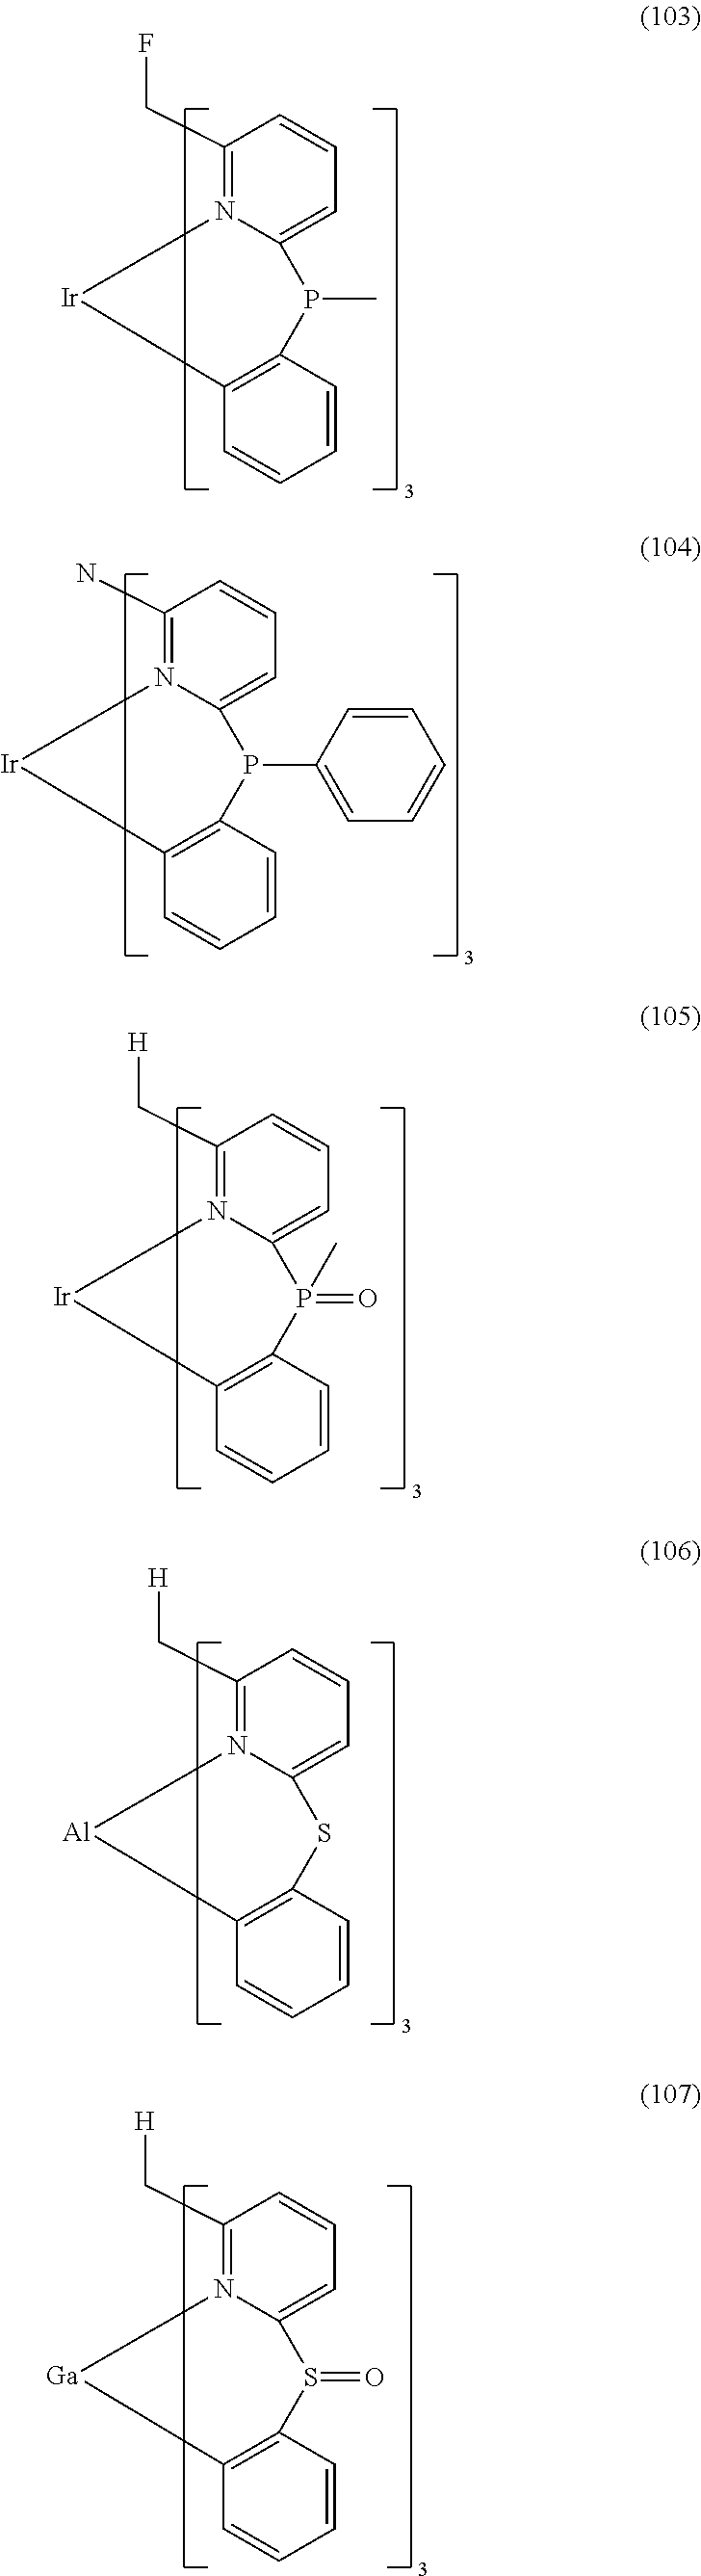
C1(CF)=N2C(=CC=C1)P(C)C1=C(C=CC=C1)[Ir]2.C1(N)=N2C(=CC=C1)P(C1=CC=CC=C1)C1=C(C=CC=C1)[Ir]2.C1(C[H])=N2C(=CC=C1)P(=O)(C)C1=C(C=CC=C1)[Ir]2.C1(C[H])=N2C(=CC=C1)SC1=C(C=CC=C1)[Al]2.C1(C[H])=N2C(=CC=C1)S(=O)C1=C(C=CC=C1)[Ga]2
